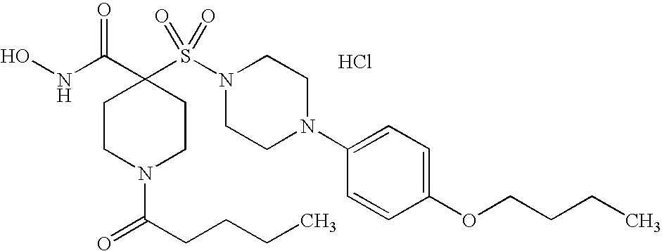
Cl.ONC(C1(S(N2CCN(C3=CC=C(OCCCC)C=C3)CC2)(=O)=O)CCN(C(CCCC)=O)CC1)=O
